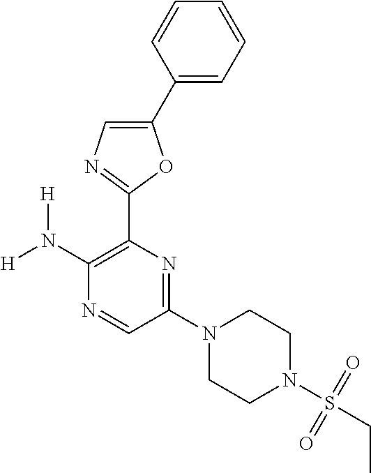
[H]N(C1=C(C2=NC=C(C3=CC=CC=C3)O2)N=C(N2CCN(S(CC)(=O)=O)CC2)C=N1)[H]
